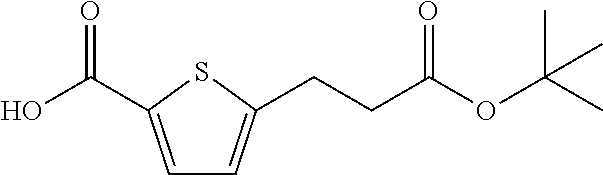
C1=C(C(O)=O)SC(CCC(OC(C)(C)C)=O)=C1
